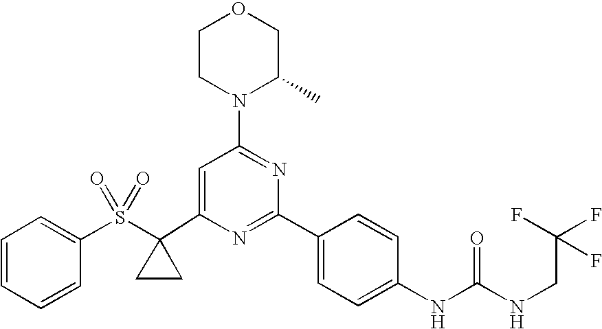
C1(C2(S(=O)(=O)C3=CC=CC=C3)CC2)=CC(N2C(C)COCC2)=NC(C2=CC=C(NC(=O)NCC(F)(F)F)C=C2)=N1
